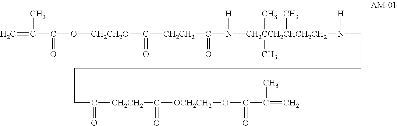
C=C(C(O[CH2CH2O]C([CH2CH2]C(N([H])[CH2CCH2CHCH2CH2](N(CCCCC([CH2CH2]C([OCH2CH2]OC(C(=C)C)=O)=O)=O)[H])(C)(C)C)=O)=O)=O)C
